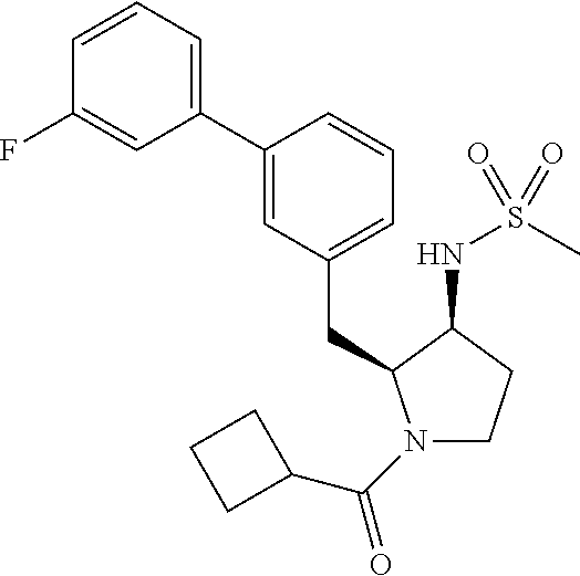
N1(C(=O)C2CCC2)CCC(NS(=O)(=O)C)C1CC1=CC=CC(C2=CC=CC(F)=C2)=C1
